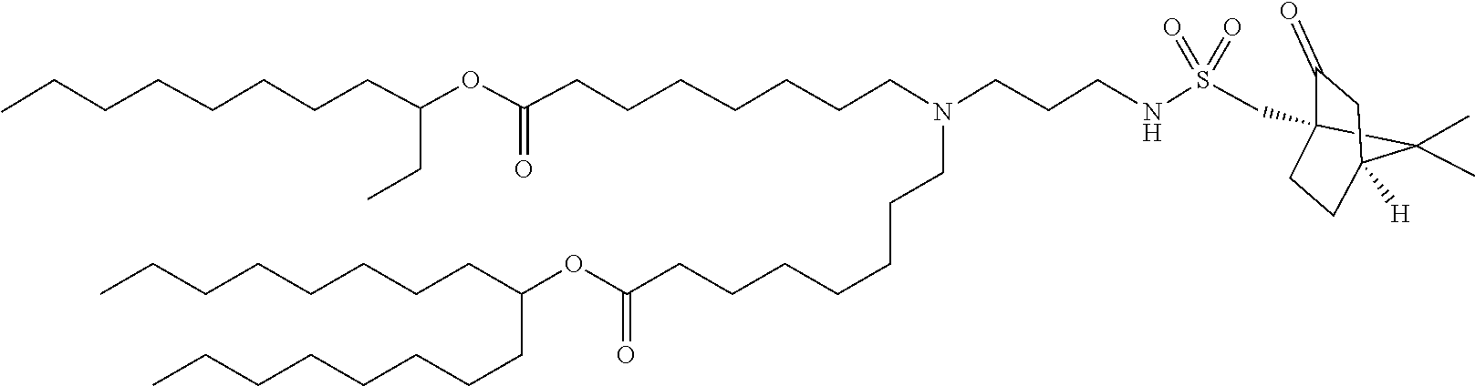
N(CCCCCCCC(OC(CCCCCCCC)CC)=O)(CCCNS(CC12CCC([H])(CC1=O)C2(C)C)(=O)=O)CCCCCCCC(OC(CCCCCCCC)CCCCCCCC)=O
